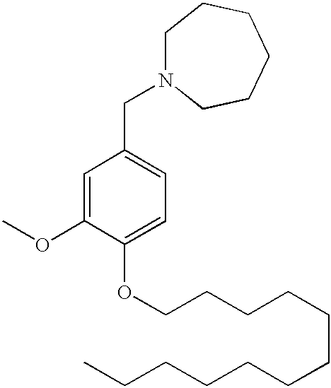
C(C1=CC=C(OCCCCCCCCCCCC)C(OC)=C1)N1CCCCCC1
